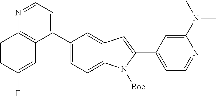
N1=CC=C(C2=CC=C3C(=C2)C=C(C2=CC=NC(N(C)C)=C2)N3[Boc])C2=C1C=CC(F)=C2
